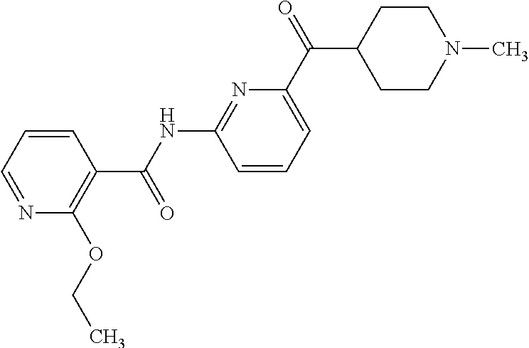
C1(C(NC2=NC(C(C3CCN(C)CC3)=O)=CC=C2)=O)=C(OCC)N=CC=C1
